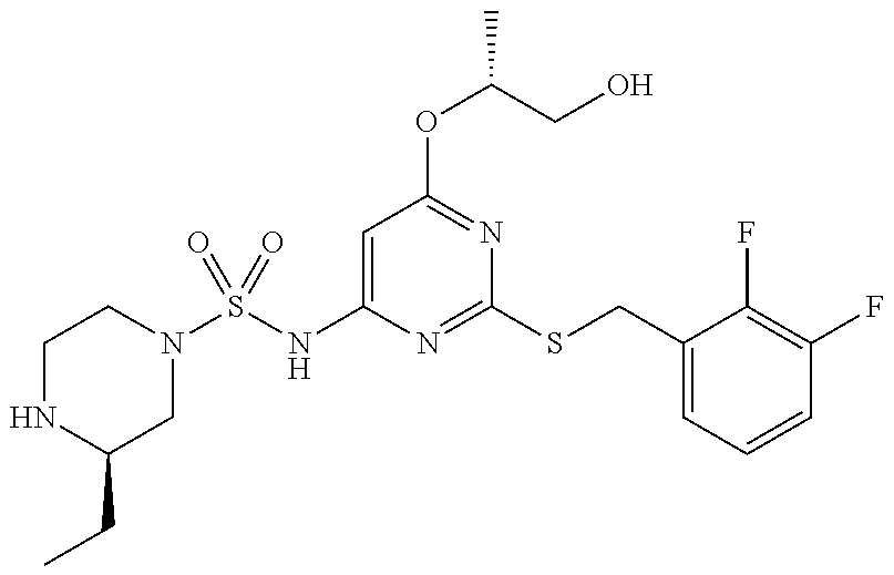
C1=C(NS(N2CCNC(CC)C2)(=O)=O)N=C(SCC2=CC=CC(F)=C2F)N=C1OC(CO)C
